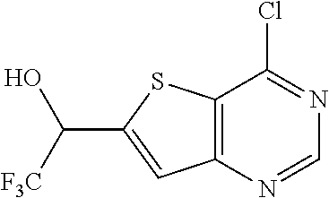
C12=C(N=CN=C1Cl)C=C(C([F3C])O)S2
